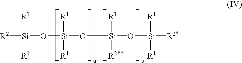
[Si]([R2])([R1])([R1])O[Si]([R1])([R1])O[Si]([R1])([R2**])O[Si]([R1])([R1])[R2*]
